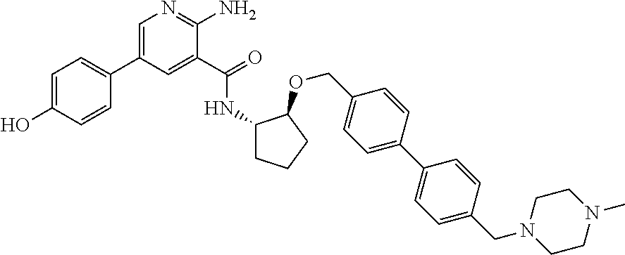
OC1=CC=C(C2=CN=C(N)C(C(=O)NC3CCCC3OCC3=CC=C(C4=CC=C(CN5CCN(C)CC5)C=C4)C=C3)=C2)C=C1
